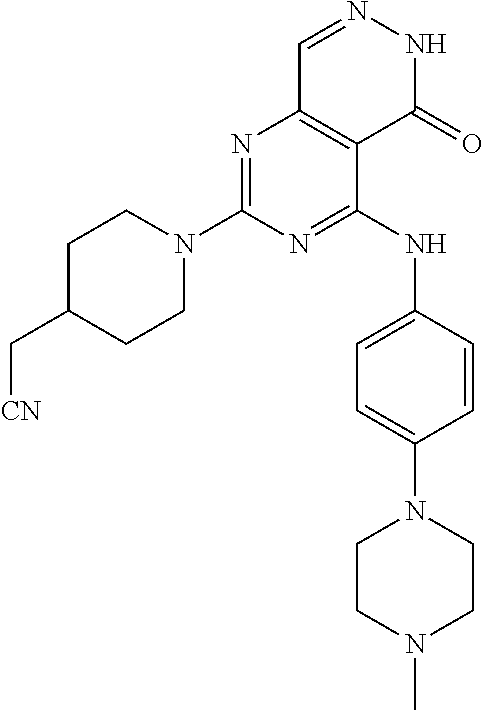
N1=C(N2CCC(C[CN])CC2)N=C(NC2=CC=C(N3CCN(C)CC3)C=C2)C2=C1C=NNC2=O
